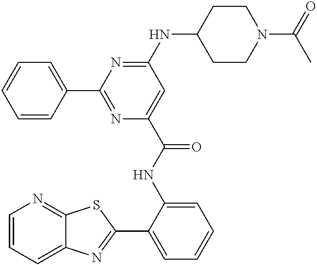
C1=CC=C2C(=N1)SC(C1=CC=CC=C1NC(=O)C1=CC(NC3CCN(C(C)=O)CC3)=NC(C3=CC=CC=C3)=N1)=N2
